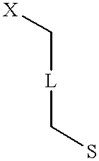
[X]C[L]CS
